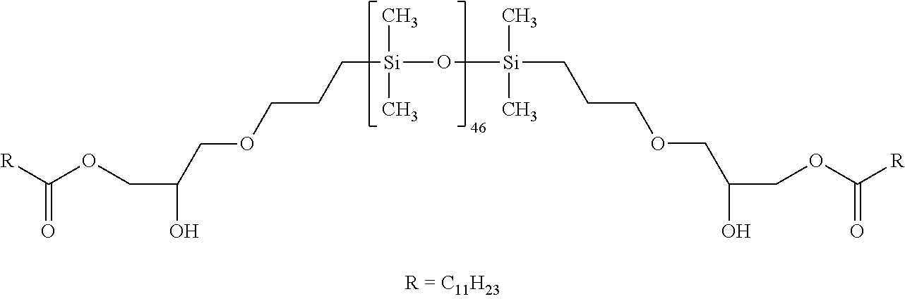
C[Si](C)(O[Si](C)(C)CCCOCC(O)COC([R])=O)CCCOCC(COC(=O)[R])O
